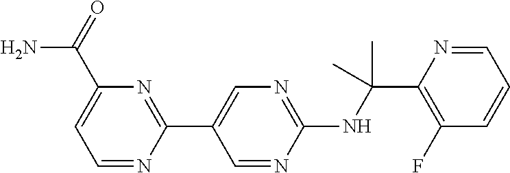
N(C(C1=C(F)C=CC=N1)(C)C)C1=NC=C(C2=NC(C(N)=O)=CC=N2)C=N1
